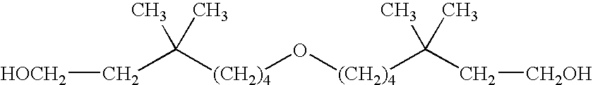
C(C([(CH2)4]O[(CH2)4]C(C[CH2OH])(C)C)(C)C)[HOCH2]
